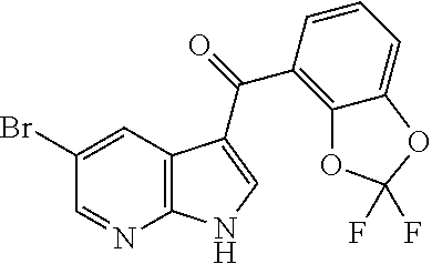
C12=C(C=C(Br)C=N1)C(C(=O)C1=C3C(=CC=C1)OC(F)(F)O3)=CN2
